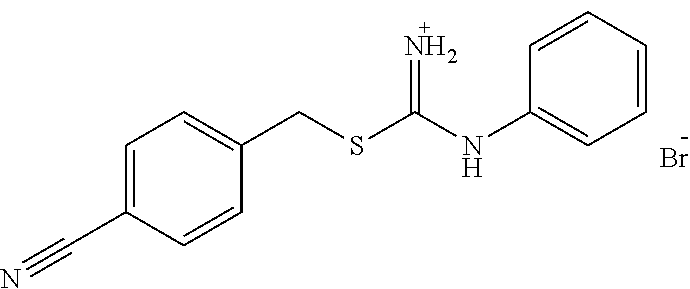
C1=C(C#N)C=CC(CSC(NC2=CC=CC=C2)=N)=C1.Br
